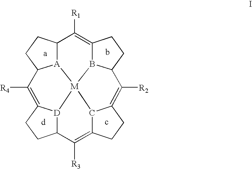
C12[A]3[M]45B6C(=C1[R1])CCC6C([R2])=C1C4C(=C([R3])C4[D]5C(=C([R4])C3CC2)CC4)CC1
